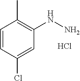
C1=CC(Cl)=CC(NN)=C1C.Cl
